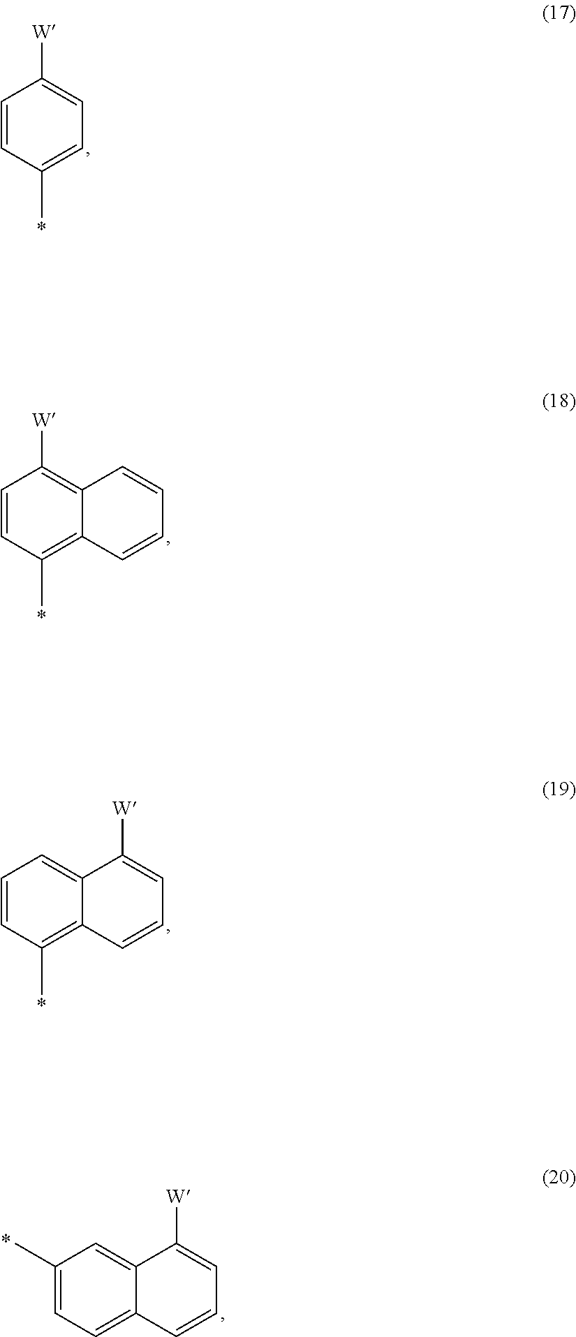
C1=CC(C)=CC=C1[W].C1=CC(C)=C2C(=C1[W])C=CC=C2.C1=CC(C)=C2C(=C1)C([W])=CC=C2.C1(C)=CC=C2C(=C1)C([W])=CC=C2
